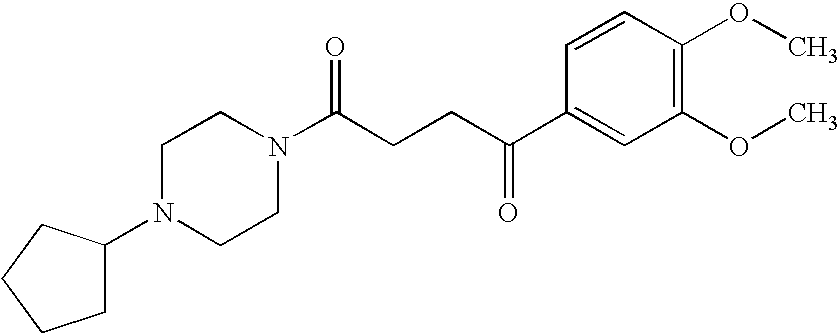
C1(N2CCN(C(CCC(C3=CC(OC)=C(OC)C=C3)=O)=O)CC2)CCCC1
